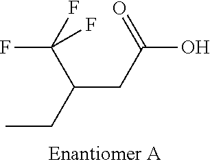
C(=O)(CC(C(F)(F)F)CC)O
